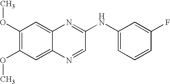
C1(OC)=C(OC)C=C2C(=C1)N=C(NC1=CC=CC(F)=C1)C=N2
